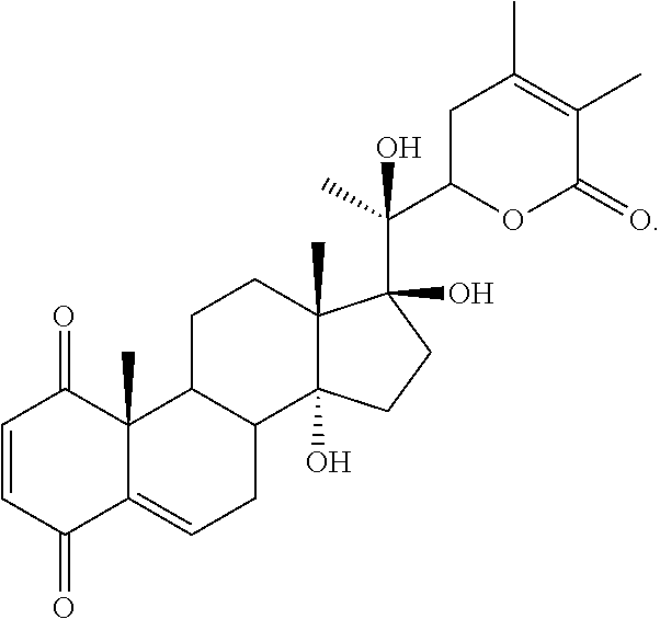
C1=CC(=O)C2=CCC3C(C2(C)C1=O)CCC1(C)C3(O)CCC1(C(C)(C1OC(=O)C(C)=C(C)C1)O)O
